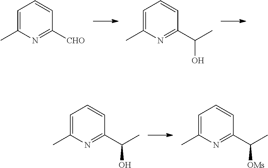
C1=C(C)N=C([CHO])C=C1.C1=C(C)N=C(C(C)O)C=C1.C1=C(C)N=C(C(C)O)C=C1.C1=C(C)N=C(C(C)[OMs])C=C1
